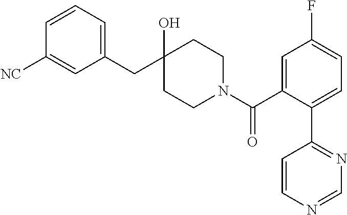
C1(CC2(O)CCN(C(C3=CC(F)=CC=C3C3=NC=NC=C3)=O)CC2)=CC=CC([NC])=C1
